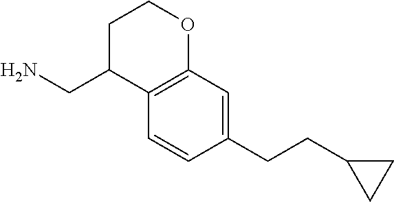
C1C(CN)C2=C(OC1)C=C(CCC1CC1)C=C2
